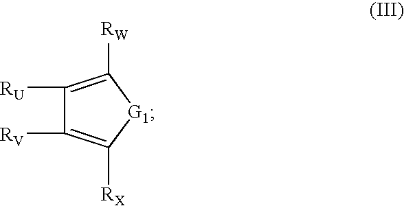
C1([RV])=C([RX])[G1]C([RW])=C1[RU]
